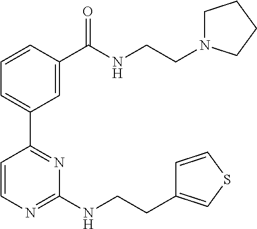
C1=CC(C(NCCN2CCCC2)=O)=CC(C2=NC(NCCC3=CSC=C3)=NC=C2)=C1
